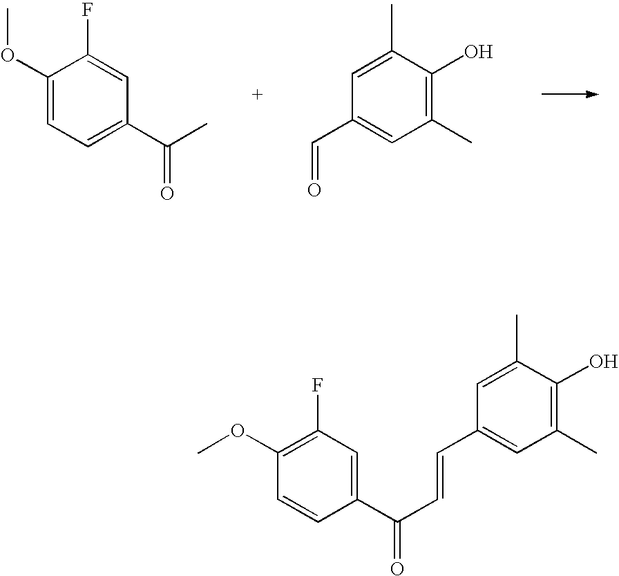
C1(OC)=CC=C(C(C)=O)C=C1F.C1(C=O)=CC(C)=C(O)C(C)=C1.COC1=C(F)C=C(C(C=CC2=CC(C)=C(O)C(C)=C2)=O)C=C1
